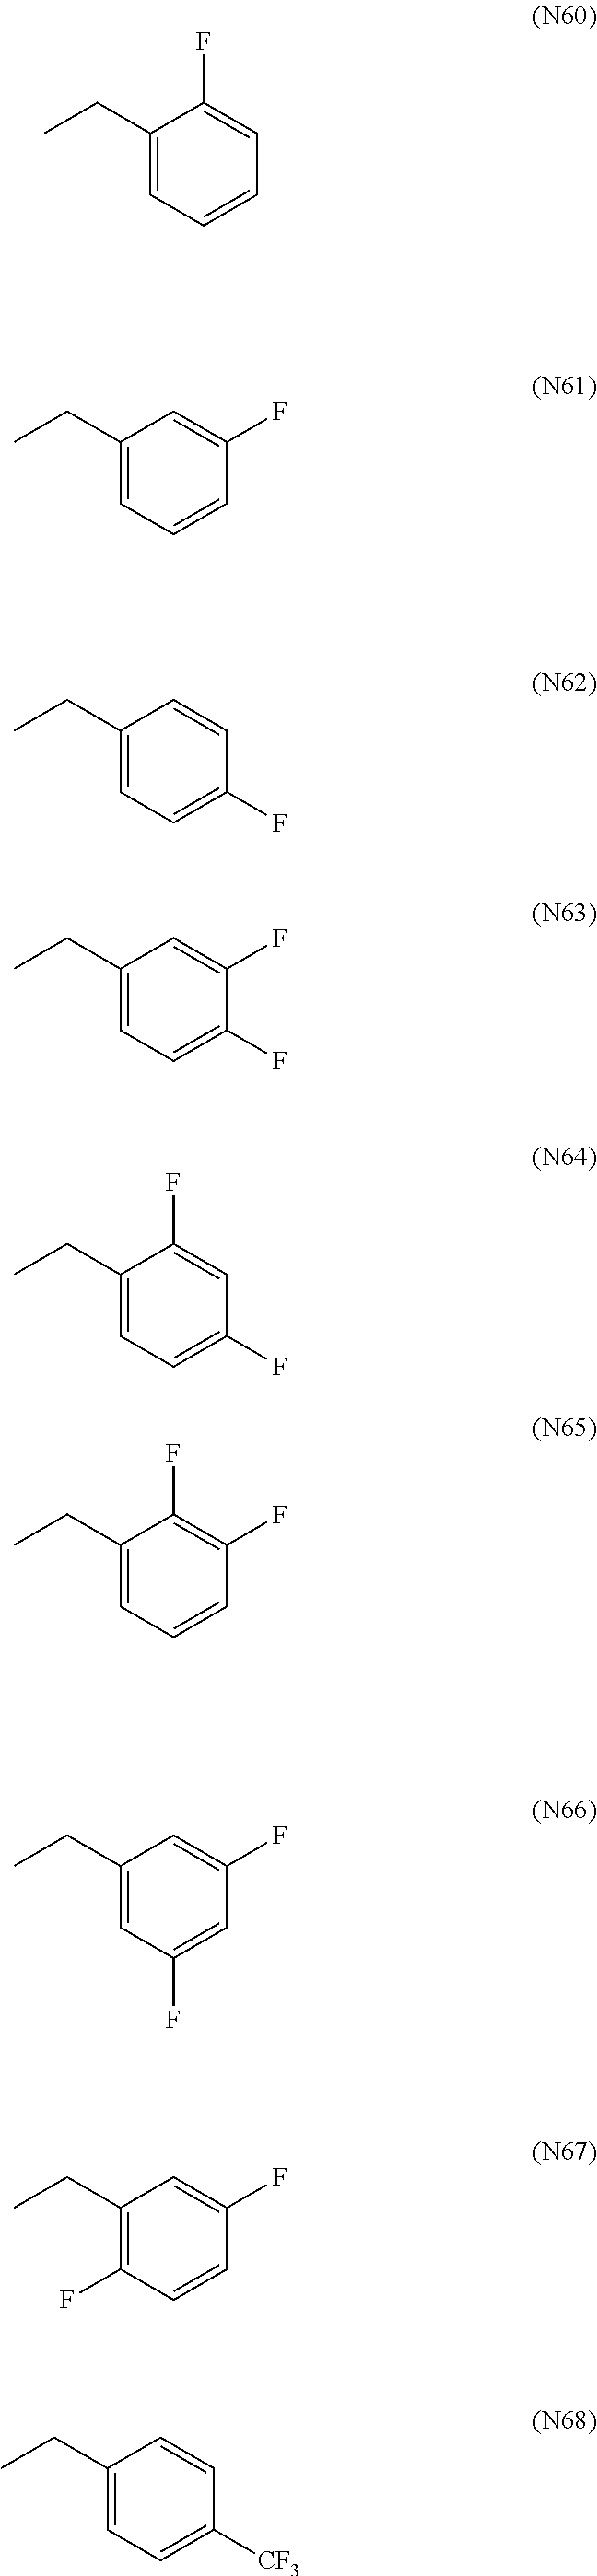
C1(CC)=CC=CC=C1F.C1(CC)=CC=CC(F)=C1.C1(CC)=CC=C(F)C=C1.C1(CC)=CC=C(F)C(F)=C1.C1(CC)=CC=C(F)C=C1F.C1(CC)=CC=CC(F)=C1F.C1(CC)=CC(F)=CC(F)=C1.C1(CC)=C(F)C=CC(F)=C1.C1(CC)=CC=C([CF3])C=C1
